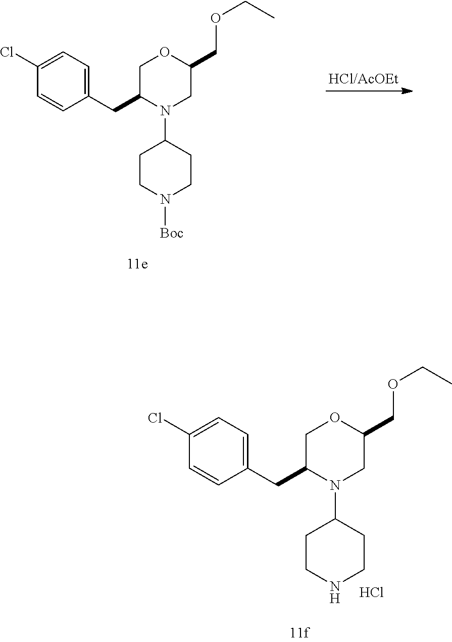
C1(Cl)=CC=C(CC2N(C3CCN([Boc])CC3)CC(COCC)OC2)C=C1.C1(Cl)=CC=C(CC2N(C3CCNCC3)CC(COCC)OC2)C=C1.Cl
